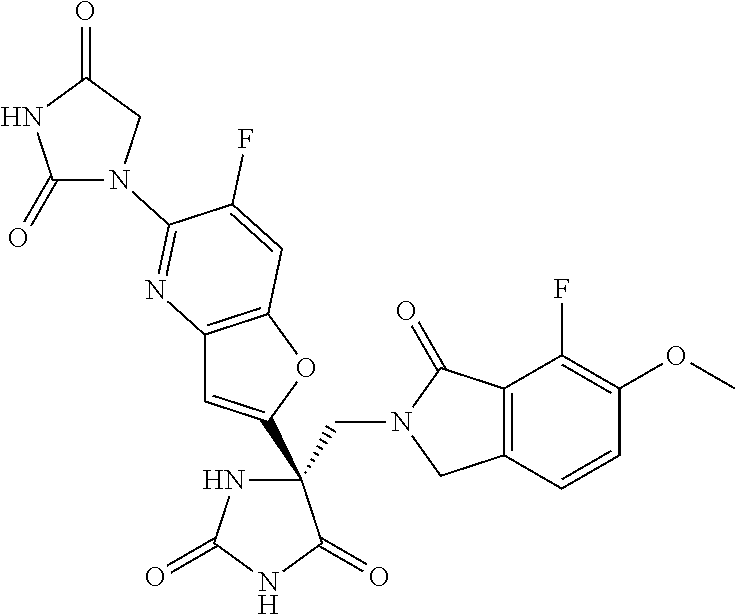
C(C1(C2=CC3=C(O2)C=C(F)C(N2C(=O)NC(=O)C2)=N3)NC(=O)NC1=O)N1CC2=C(C1=O)C(F)=C(OC)C=C2
